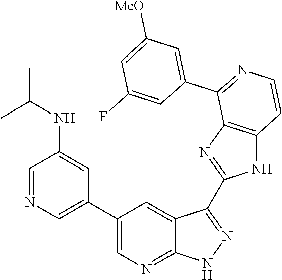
C1=NC=C(C2=CN=C3C(=C2)C(C2=NC4=C(N2)C=CN=C4C2=CC([MeO])=CC(F)=C2)=NN3)C=C1NC(C)C
